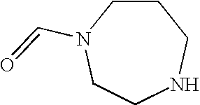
C1CN(C=O)CCNC1
